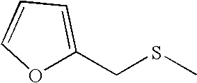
O1C(CSC)=CC=C1
